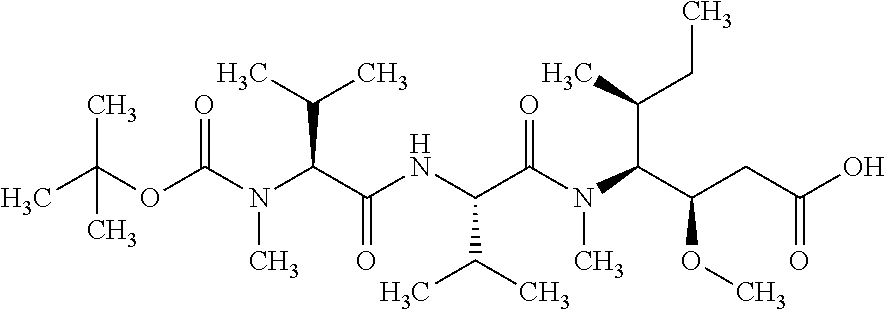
CC(OC(N(C(C(=O)NC(C(C)C)C(N(C(C(OC)CC(O)=O)C(C)CC)C)=O)C(C)C)C)=O)(C)C
